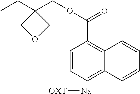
CCC1(COC(C2=C3C(=CC=C2)C=CC=C3)=O)COC1.[OXT][Na]
